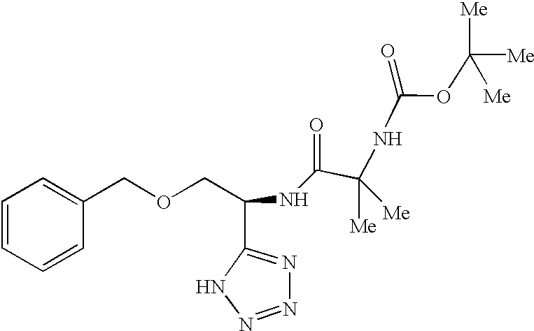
C1=CC=CC(COCC(NC(C(NC(OC([Me])([Me])[Me])=O)([Me])[Me])=O)C2=NN=NN2)=C1
